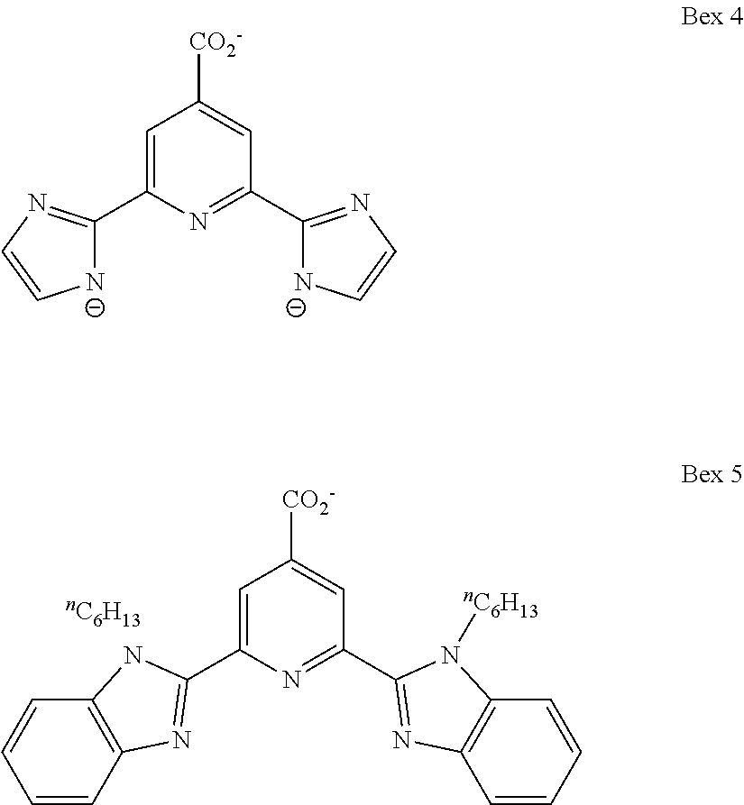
C1=C(C2=NC3=C(C=CC=C3)N2)N=C(C2=NC3=C(C=CC=C3)N2[nC6H13])C=C1[CO2-].C1=C(C2=NC=C[N-]2)N=C(C2=NC=C[N-]2)C=C1[CO2-]
